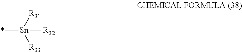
*[Sn]([R31])([R33])[R32]
